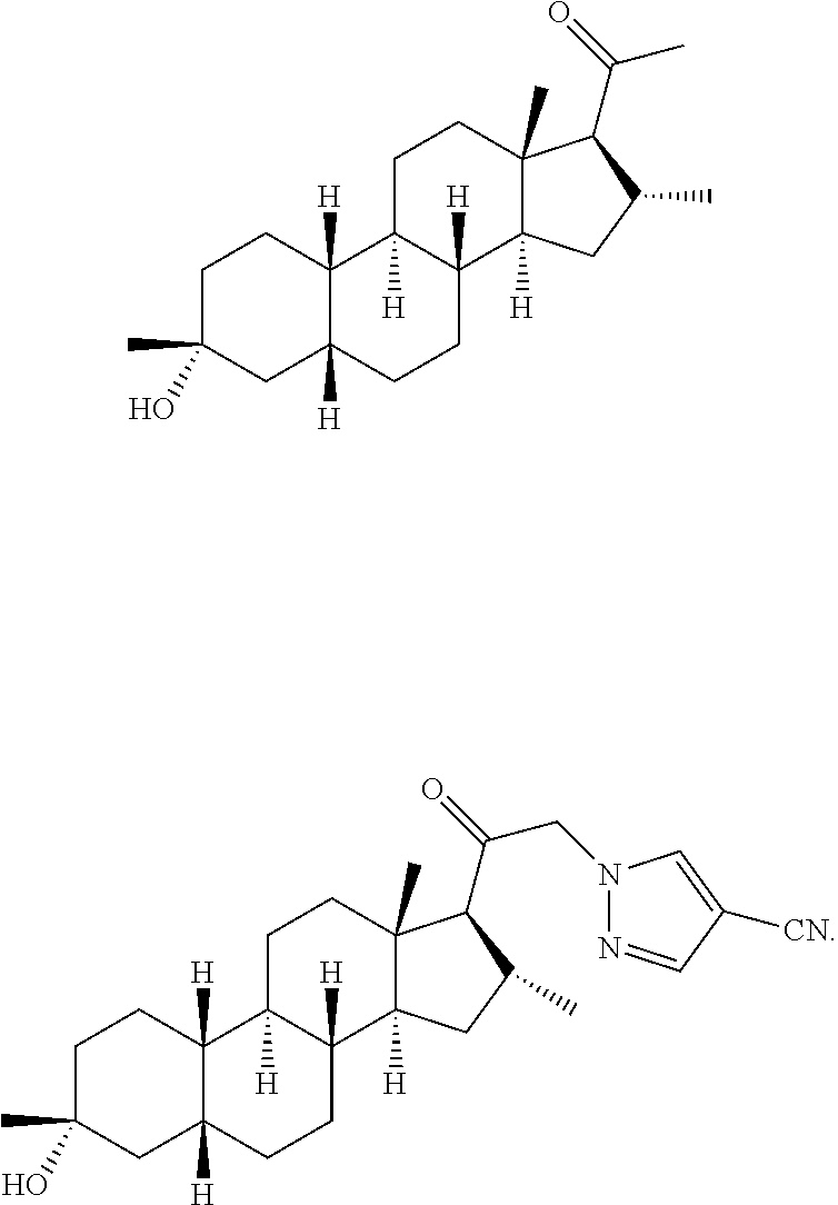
C1C(C)(O)CC2([H])C([H])(C1)C1([H])C([H])(CC2)C2([H])C(C)(CC1)C(C(C)=O)C(C)C2.C1C(C)(O)CC2([H])C([H])(C1)C1([H])C([H])(CC2)C2([H])C(C)(CC1)C(C(CN1N=CC([CN])=C1)=O)C(C)C2
